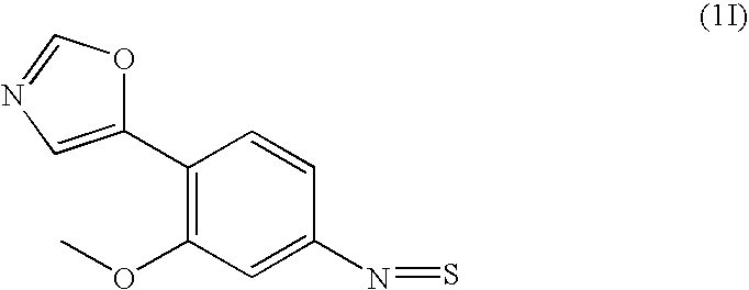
C1(C2=CN=CO2)=C(OC)C=C(N=S)C=C1
